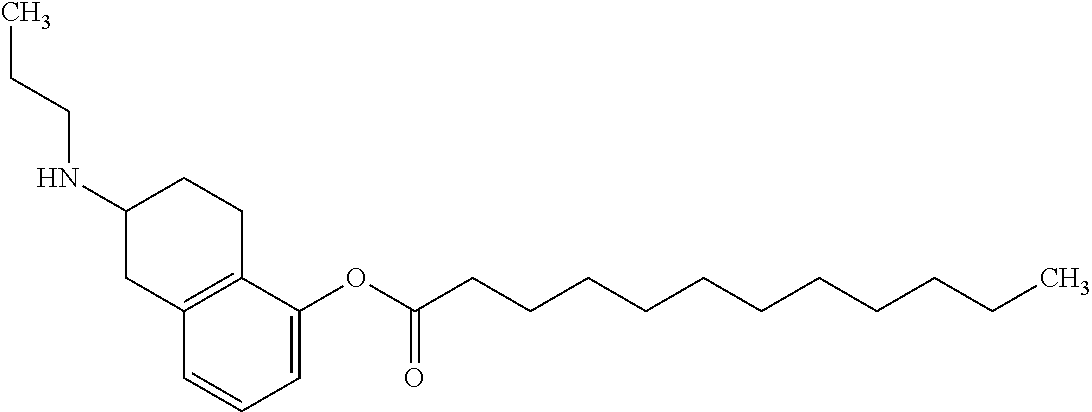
CCCNC1CC2=C(CC1)C(OC(CCCCCCCCCCC)=O)=CC=C2
